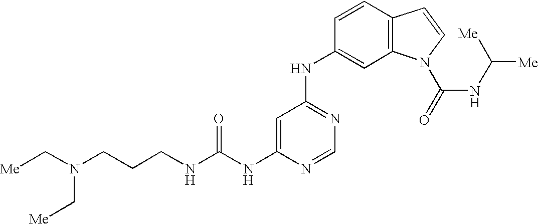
C(NC1=CC(NC2=CC3=C(C=C2)C=CN3C(=O)NC([Me])[Me])=NC=N1)(NCCCN(C[Me])C[Me])=O
